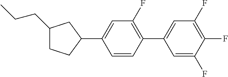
C1(CCC)CCC(C2=CC(F)=C(C3=CC(F)=C(F)C(F)=C3)C=C2)C1
